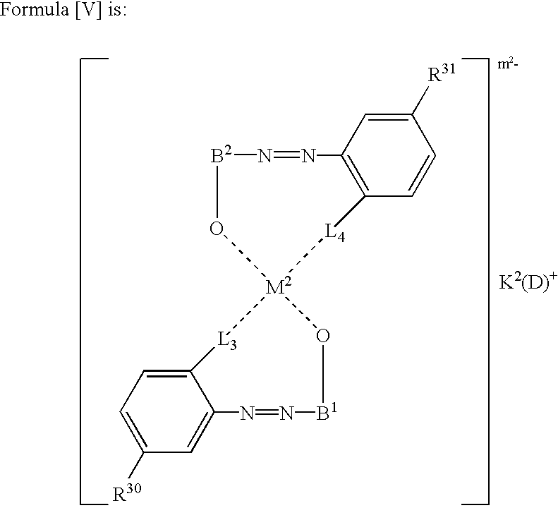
[L3]1[M2]2([L4]C3=C(N=N[B2]O2)C=C([R31])C=C3)O[B1]N=NC2=CC([R30])=CC=C12
